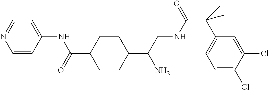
C1(C(CNC(C(C2=CC=C(Cl)C(Cl)=C2)(C)C)=O)N)CCC(C(=O)NC2=CC=NC=C2)CC1
